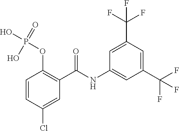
C1=CC(Cl)=CC(C(NC2=CC(C(F)(F)F)=CC(C(F)(F)F)=C2)=O)=C1OP(O)(=O)O
